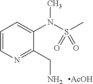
C1=CC=C(N(S(C)(=O)=O)C)C(CN)=N1.[AcOH]
